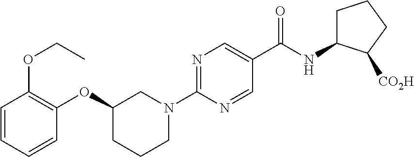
C1=CC=CC(OC2CCCN(C3=NC=C(C(NC4CCCC4[CO2H])=O)C=N3)C2)=C1OCC
